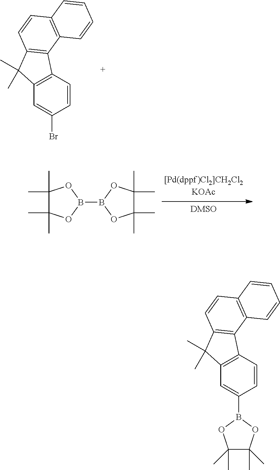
C12=C(C=CC(B3OC(C)(C)C(C)(C)O3)=C1)C1=C(C2(C)C)C=CC2=C1C=CC=C2.C12=C(C=CC(Br)=C1)C1=C(C2(C)C)C=CC2=C1C=CC=C2.C1(C)(C)C(C)(C)OB(B2OC(C)(C)C(C)(C)O2)O1
